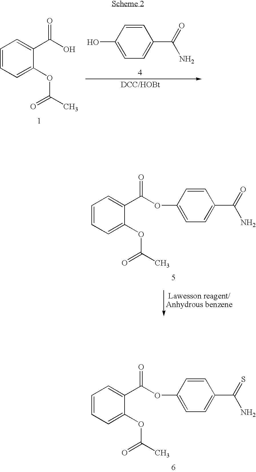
C1=CC=C(OC(=O)C)C(C(OC2=CC=C(C(=S)N)C=C2)=O)=C1.C1=CC(C(=O)N)=CC=C1O.C1=CC=C(OC(=O)C)C(C(O)=O)=C1.C1=CC=C(OC(=O)C)C(C(OC2=CC=C(C(=O)N)C=C2)=O)=C1
